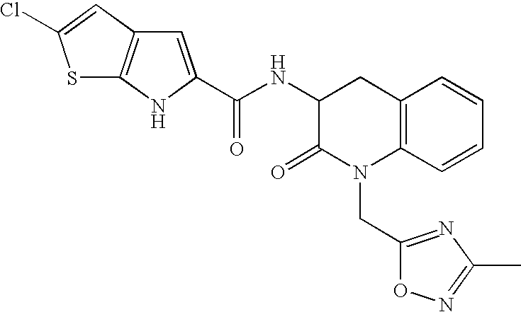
C12=C(C=CC=C1)N(CC1=NC(C)=NO1)C(=O)C(NC(=O)C1=CC3=C(N1)SC(Cl)=C3)C2
